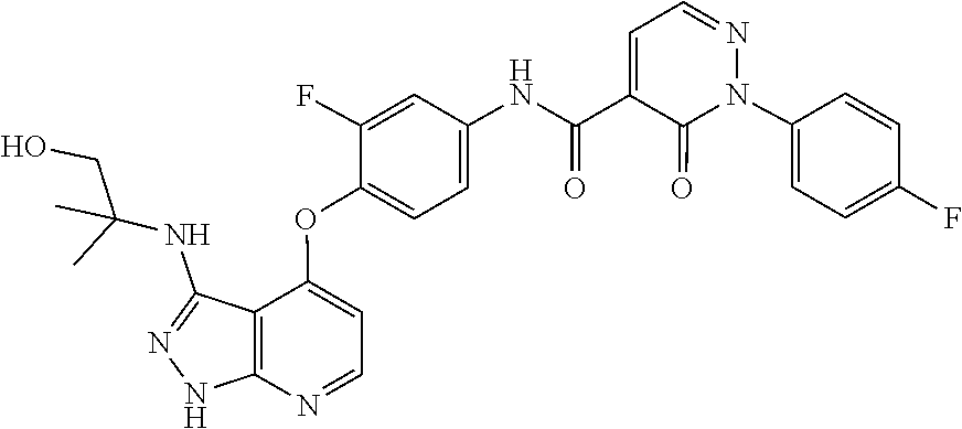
C1(OC2=CC=NC3=C2C(NC(C)(C)CO)=NN3)=CC=C(NC(C2=CC=NN(C3=CC=C(F)C=C3)C2=O)=O)C=C1F
